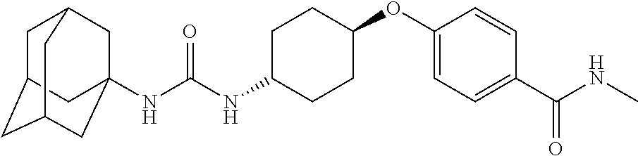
C1(NC(NC23CC4CC(CC(C2)C4)C3)=O)CCC(OC2=CC=C(C(NC)=O)C=C2)CC1
